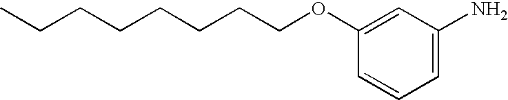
C1=C(N)C=C(OCCCCCCCC)C=C1
